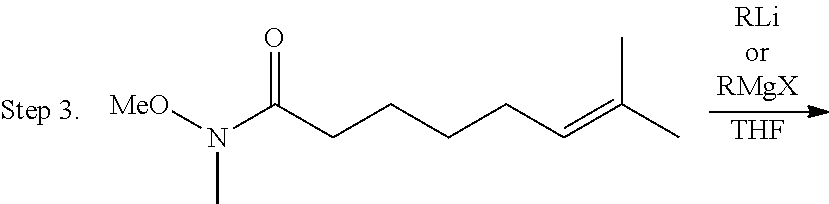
[THF].N(C(CCCCC=C(C)C)=O)([MeO])C
